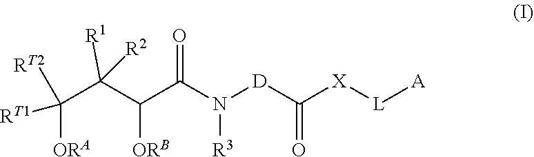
C(C(C(C(N([D]C([X][L][A])=O)[R3])=O)[ORB])([R1])[R2])([RT1])([ORA])[RT2]
